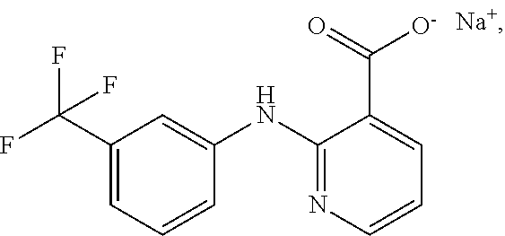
C1(C(F)(F)F)=CC=CC(NC2=NC=CC=C2C(=O)[O-])=C1
